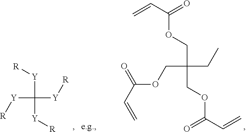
[Y](C([Y][R])([Y][R])[Y][R])[R].C=CC(=O)OCC(COC(C=C)=O)(CC)COC(C=C)=O
